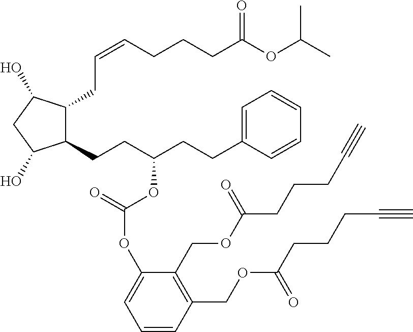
C1(CCC(CCC2=CC=CC=C2)OC(OC2=CC=CC(COC(CCCC#C)=O)=C2COC(CCCC#C)=O)=O)C(CC=CCCCC(OC(C)C)=O)C(O)CC1O
